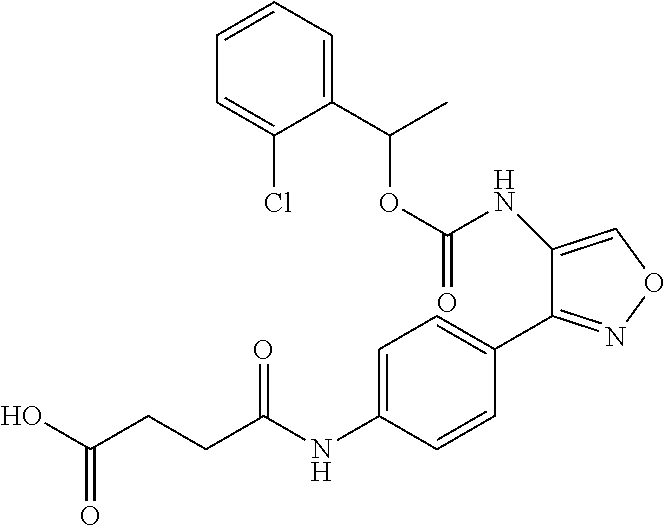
O(C(NC1=CON=C1C1=CC=C(NC(CCC(O)=O)=O)C=C1)=O)C(C)C1=CC=CC=C1Cl
